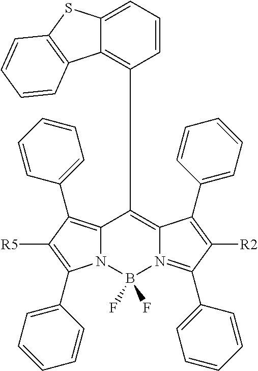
N12C(=C(C3=CC=CC=C3)C([R5])=C1C1=CC=CC=C1)C(C1=C3C(=CC=C1)SC1=C3C=CC=C1)=C1N(=C(C3=CC=CC=C3)C([R2])=C1C1=CC=CC=C1)B2(F)F
